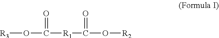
[R3]OC([R1]C(O[R2])=O)=O
